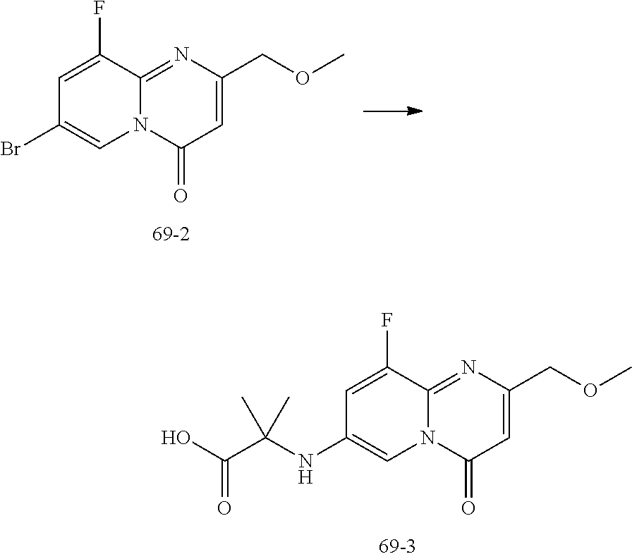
C1=C(COC)N=C2N(C1=O)C=C(Br)C=C2F.C1=C(COC)N=C2N(C1=O)C=C(NC(C)(C(=O)O)C)C=C2F
